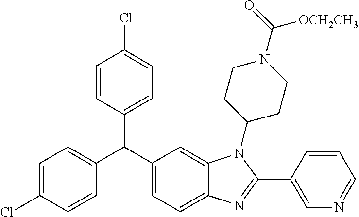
C1=C(Cl)C=CC(C(C2=CC=C3C(=C2)N(C2CCN(C([OCH2CH3])=O)CC2)C(C2=CN=CC=C2)=N3)C2=CC=C(Cl)C=C2)=C1
